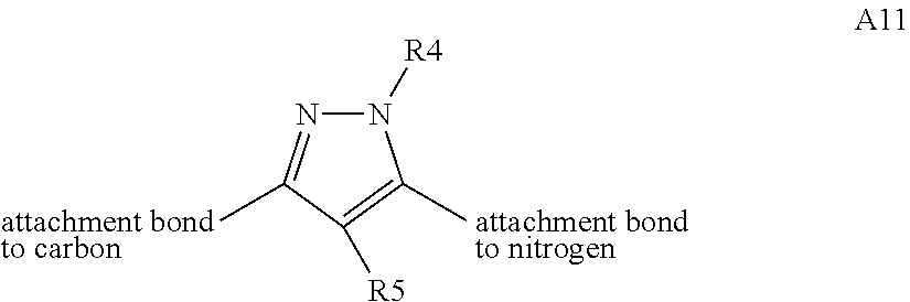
N1([R4])N=C(C)C([R5])=C1C.[attachment bondto carbon].[attachment bondto nitrogen]
